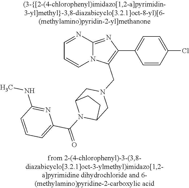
N12C(=NC(C3=CC=C(Cl)C=C3)=C1CN1CC3N(C(=O)C4=CC=CC(NC)=N4)C(C1)CC3)N=CC=C2
